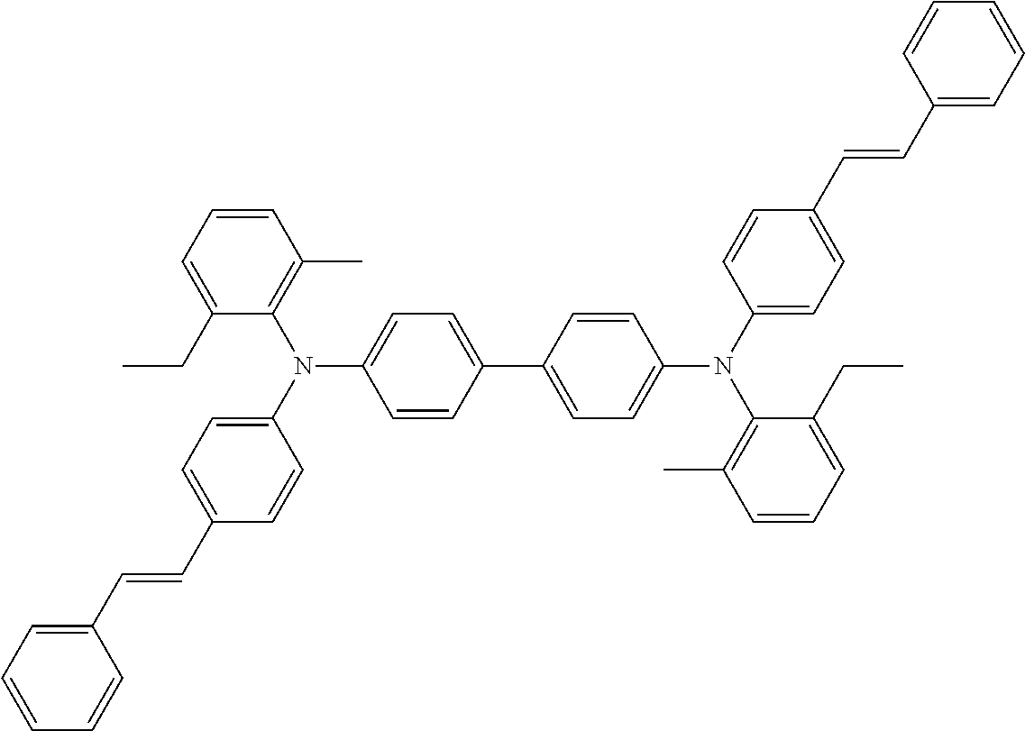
N(C1=CC=C(C2=CC=C(N(C3=CC=C(C=CC4=CC=CC=C4)C=C3)C3=C(C)C=CC=C3CC)C=C2)C=C1)(C1=CC=C(C=CC2=CC=CC=C2)C=C1)C1=C(C)C=CC=C1CC
